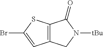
C12=C(CN([tBu])C1=O)C=C(Br)S2
